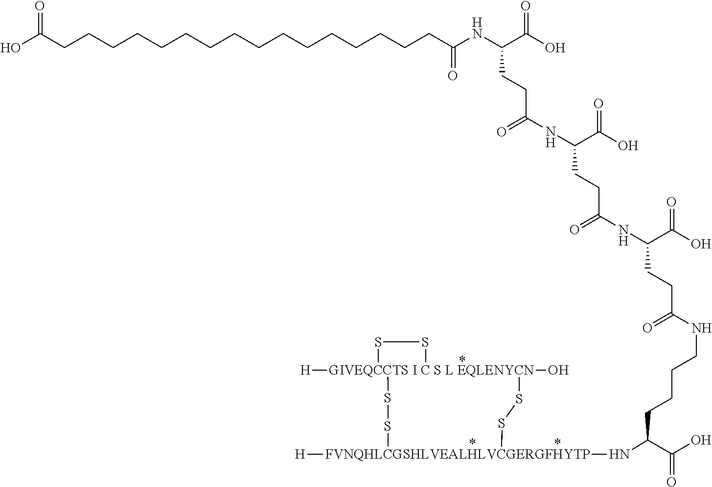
C(CCC(N[FVNQHLCGSHLVEALHLVCGERGFHYTP]1([H])SS[GIVEQCCTS I C S L EQLENYCN]2([H])(O)(SS1)SS2)C(=O)O)CNC(=O)CCC(NC(CCC(NC(CCC(NC(CCCCCCCCCCCCCCCCC(O)=O)=O)C(=O)O)=O)C(=O)O)=O)C(=O)O
